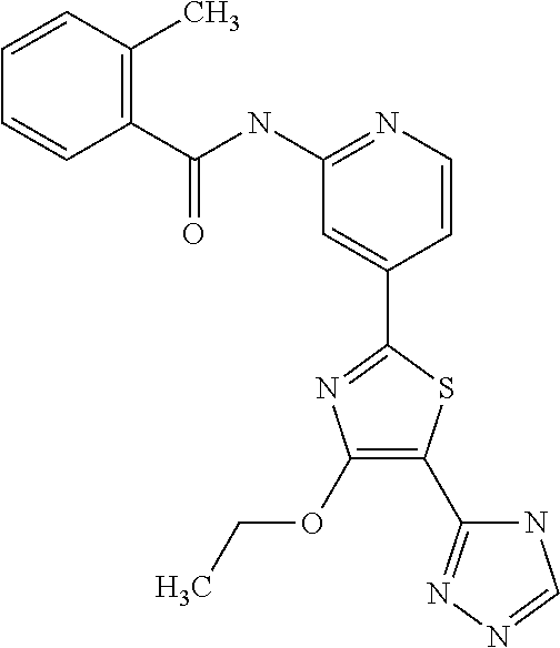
C1=CN=C(NC(C2=C(C)C=CC=C2)=O)C=C1C1=NC(OCC)=C(C2=NN=CN2)S1
